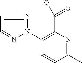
C1(N2N=CC=N2)=C(C(O)=O)N=C(C)C=C1
